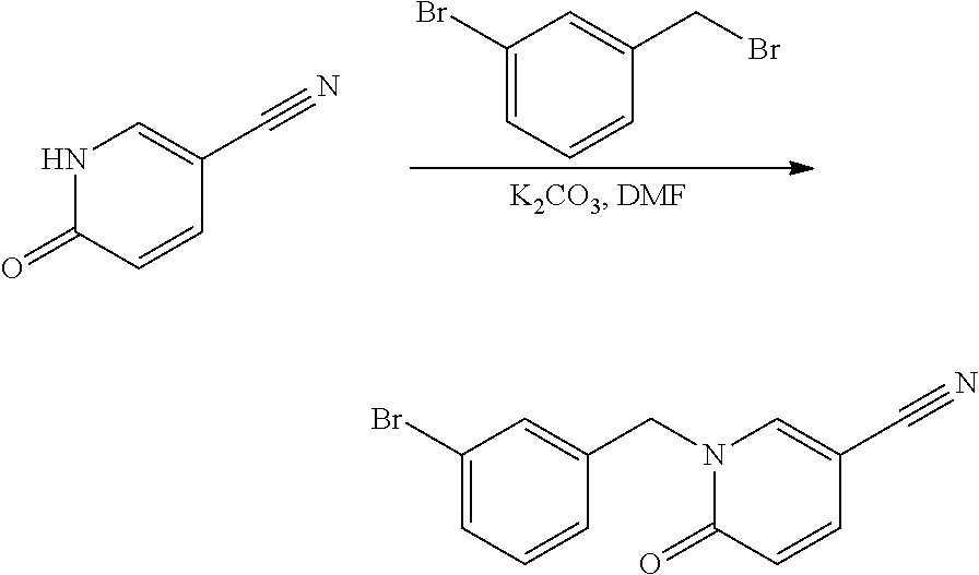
C1(Br)=CC=CC(CBr)=C1.N1C(=O)C=CC(C#N)=C1.N1(CC2=CC(Br)=CC=C2)C(=O)C=CC(C#N)=C1
